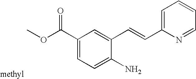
C1(C(OC)=O)=CC=C(N)C(C=CC2=CC=CC=N2)=C1
